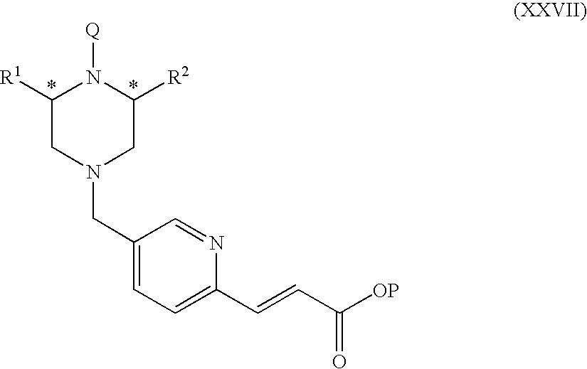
C1([R1])CN(CC2=CC=C(C=CC([OP])=O)N=C2)CC([R2])N1[Q]
